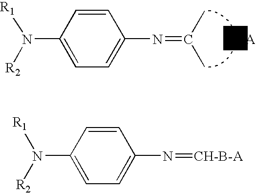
C1(N([R2])[R1])=CC=C(N=C(C)C)C=C1.[B-A].C1(N([R2])[R1])=CC=C(N=[CH-B-A])C=C1
